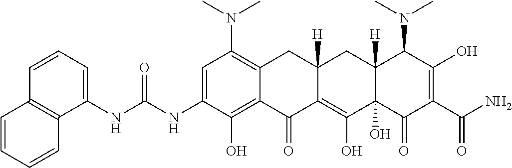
C1=C(NC(NC2=CC=CC3=C2C=CC=C3)=O)C(O)=C2C(=C1N(C)C)CC1([H])C(=C(O)C3(O)C([H])(C1)C(N(C)C)C(O)=C(C(N)=O)C3=O)C2=O
